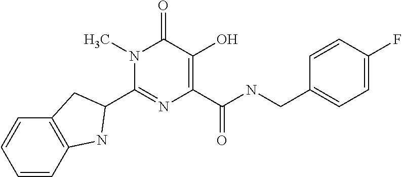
C1(C2NC3=C(C=CC=C3)C2)=NC(C(NCC2=CC=C(F)C=C2)=O)=C(O)C(=O)N1C
